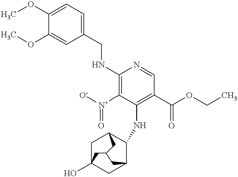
N(C1=C([N+](=O)[O-])C(NC2C3CC4(O)CC2CC(C4)C3)=C(C(=O)OCC)C=N1)CC1=CC=C(OC)C(OC)=C1
